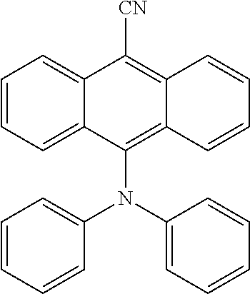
C1=CC=C2C(=C1)C([CN])=C1C(=C2N(C2=CC=CC=C2)C2=CC=CC=C2)C=CC=C1
